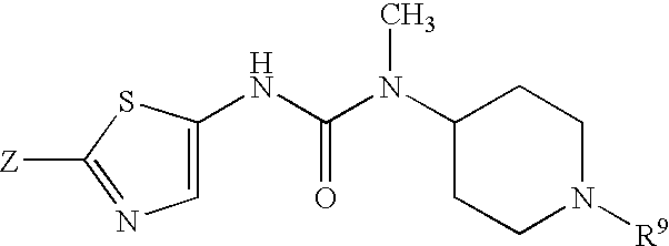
N(C(N(C1CCN([R9])CC1)C)=O)C1=CN=C([Z])S1
